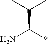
CC(C)C(N)*
